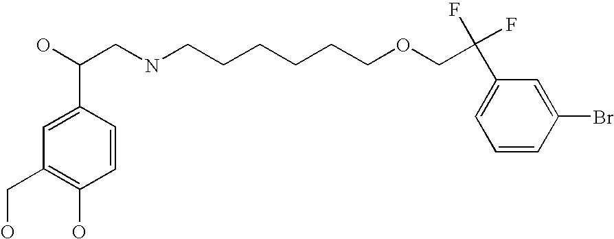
C1(CO)=C(O)C=CC(C(O)CNCCCCCCOCC(F)(F)C2=CC=CC(Br)=C2)=C1
